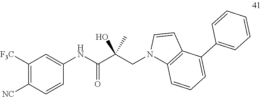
C1([F3C])=C([NC])C=CC(NC(=O)C(CN2C3=C(C=C2)C(C2=CC=CC=C2)=CC=C3)(O)C)=C1
